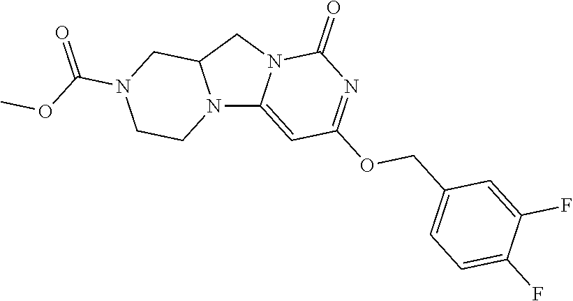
N12C3=CC(OCC4=CC=C(F)C(F)=C4)=NC(=O)N3CC1CN(C(OC)=O)CC2
